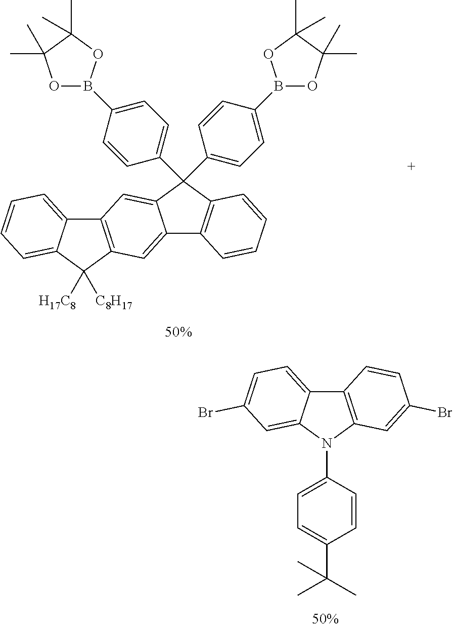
C12=C(C([H17C8])([C8H17])C3=CC=CC=C13)C=C1C(=C2)C(C2=CC=C(B3OC(C)(C)C(C)(C)O3)C=C2)(C2=CC=C(B3OC(C)(C)C(C)(C)O3)C=C2)C2=C1C=CC=C2.C12=C(N(C3=CC=C(C(C)(C)C)C=C3)C3=CC(Br)=CC=C13)C=C(Br)C=C2
